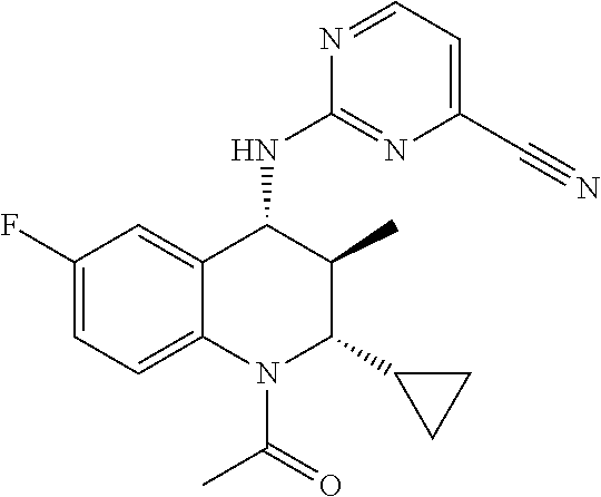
N1=CC=C(C#N)N=C1NC1C(C)C(C2CC2)N(C(=O)C)C2=CC=C(F)C=C12
